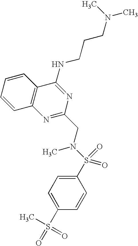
C1=CC=CC2=C1N=C(CN(S(C1=CC=C(S(=O)(C)=O)C=C1)(=O)=O)C)N=C2NCCCN(C)C
